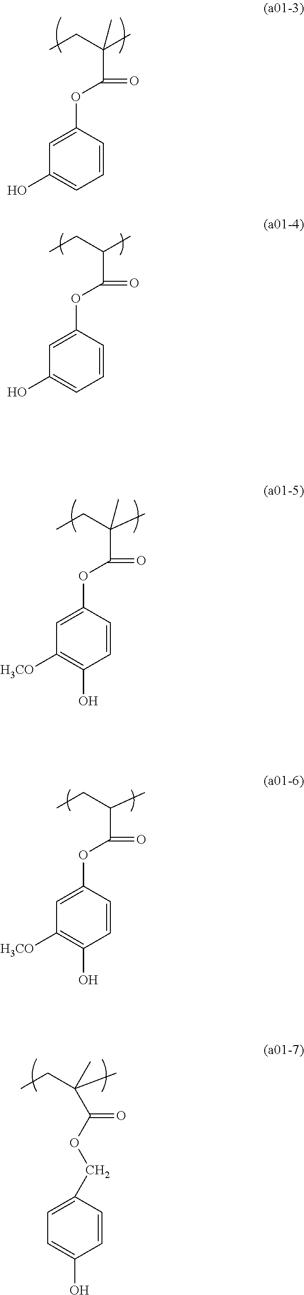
C1=C(OC(C(C)(CC)C)=O)C=CC=C1O.C1=C(OC(C(C)CC)=O)C=CC=C1O.C1=C(OC(C(C)(CC)C)=O)C=CC(O)=C1[H3CO].C1=C(OC(C(C)CC)=O)C=CC(O)=C1[H3CO].C1=C(COC(C(C)(C)CC)=O)C=CC(O)=C1
